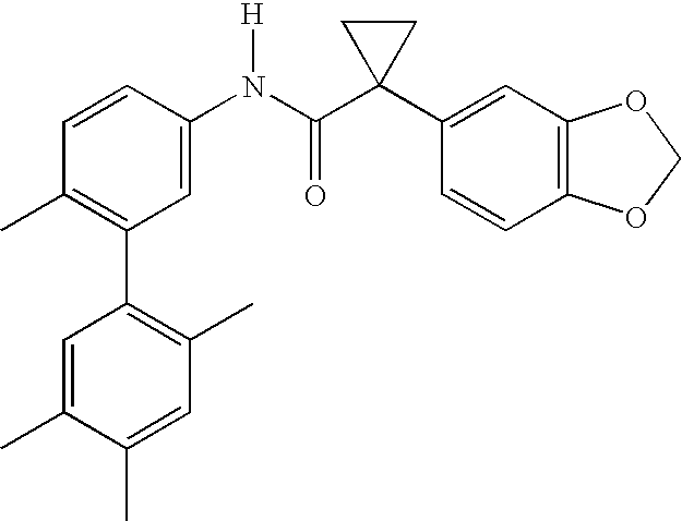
C1(C2=C(C)C=CC(N(C(C3(C4=CC5=C(C=C4)OCO5)CC3)=O)[H])=C2)=C(C)C=C(C)C(C)=C1
